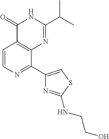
C1=CN=C(C2=CSC(NCCO)=N2)C2=C1C(=O)NC(C(C)C)=N2
